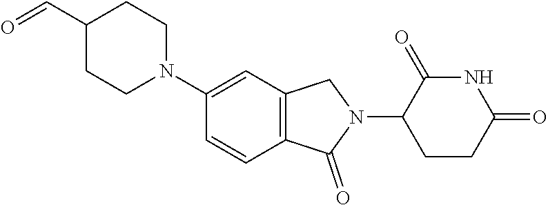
C1(N2CCC(C=O)CC2)=CC2=C(C=C1)C(=O)N(C1CCC(=O)NC1=O)C2
